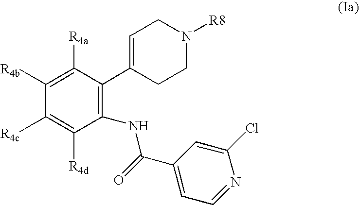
C1([R4b])=C([R4a])C(C2=CCN([R8])CC2)=C(NC(C2=CC=NC(Cl)=C2)=O)C([R4d])=C1[R4c]
